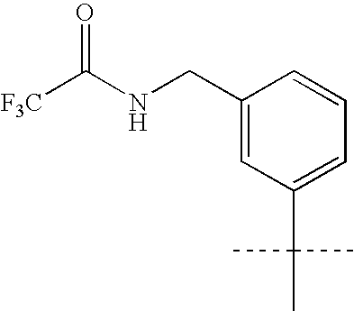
C1(CNC([F3C])=O)=CC(C(C)(C)C)=CC=C1
